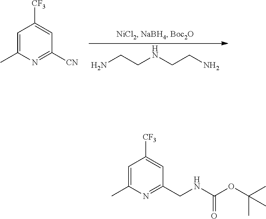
NCCNCCN.C1=C(C)N=C([CN])C=C1[CF3].C1=C(C)N=C(CNC(OC(C)(C)C)=O)C=C1[CF3]
